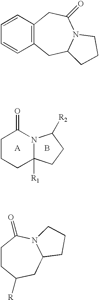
C12=C(CC3N(C(=O)C1)CCC3)C=CC=C2.C1CC([R])CC2N(C1=O)CCC2.C1CCC2([R1])N(C1=O)C([R2])CC2.[A].B
